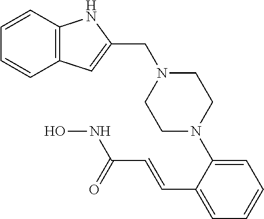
C12=C(C=CC=C1)NC(CN1CCN(C3=CC=CC=C3C=CC(NO)=O)CC1)=C2
